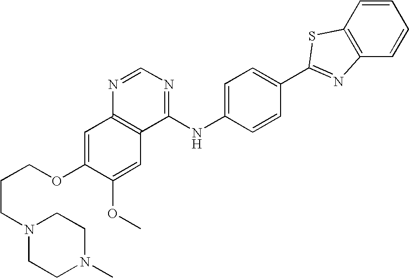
C1=CC2=C(C=C1)N=C(C1=CC=C(NC3=NC=NC4=C3C=C(OC)C(OCCCN3CCN(C)CC3)=C4)C=C1)S2
